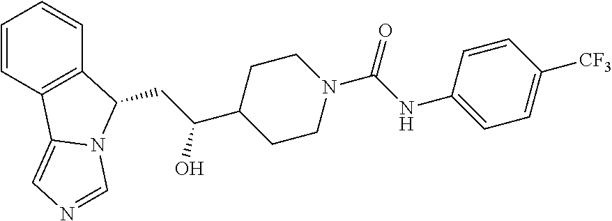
C1=CC2=C(C=C1)C(CC(C1CCN(C(NC3=CC=C([CF3])C=C3)=O)CC1)O)N1C2=CN=C1
